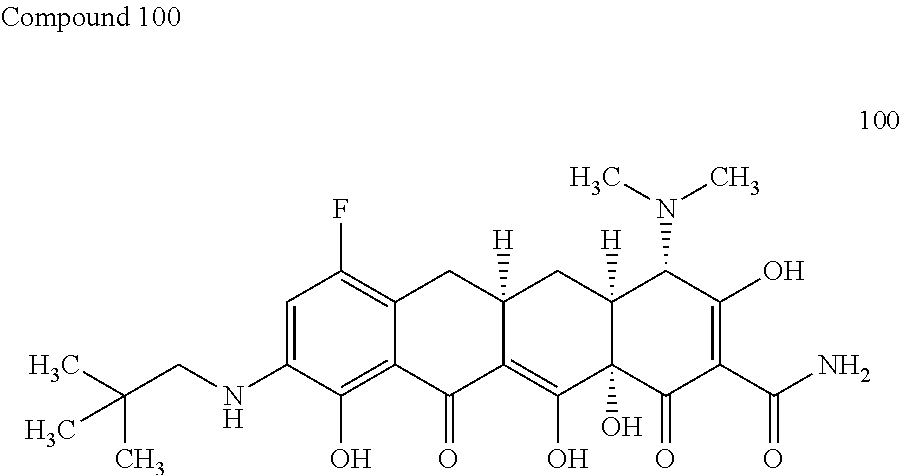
C1=C(NCC(C)(C)C)C(O)=C2C(=C1F)CC1([H])C(=C(O)C3(O)C([H])(C1)C(N(C)C)C(O)=C(C(N)=O)C3=O)C2=O
